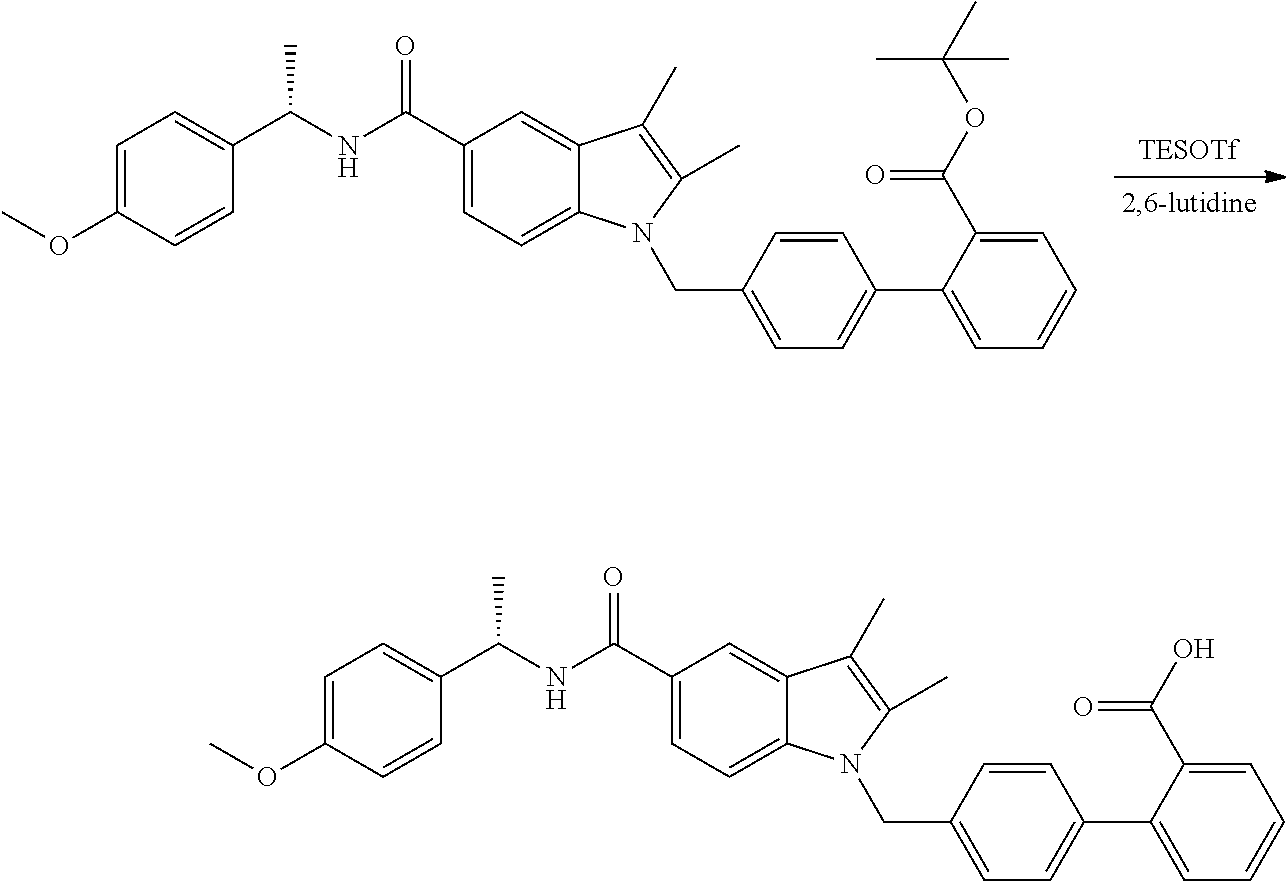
C1(C(=O)NC(C2=CC=C(OC)C=C2)C)=CC=C2C(=C1)C(C)=C(C)N2CC1=CC=C(C2=CC=CC=C2C(OC(C)(C)C)=O)C=C1.C1(C(=O)NC(C2=CC=C(OC)C=C2)C)=CC=C2C(=C1)C(C)=C(C)N2CC1=CC=C(C2=CC=CC=C2C(O)=O)C=C1
